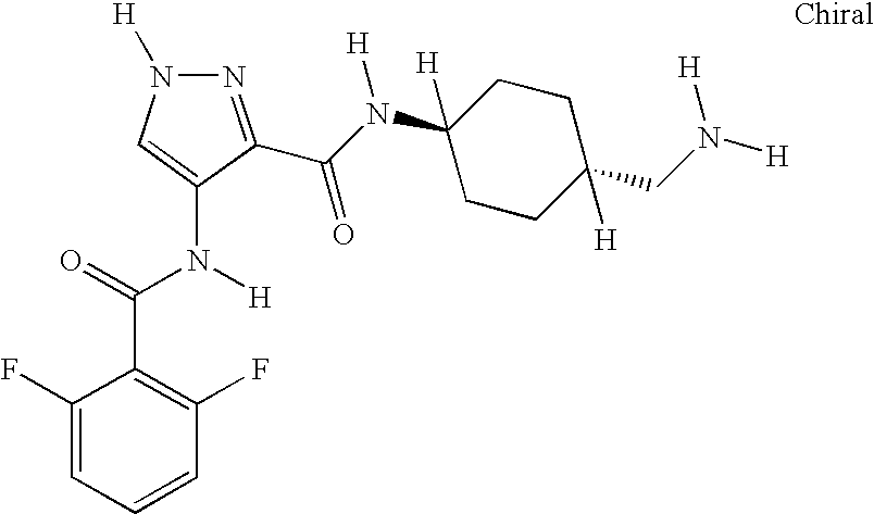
C(N(C1=CN([H])N=C1C(N(C1([H])CCC(CN([H])[H])([H])CC1)[H])=O)[H])(C1=C(F)C=CC=C1F)=O
